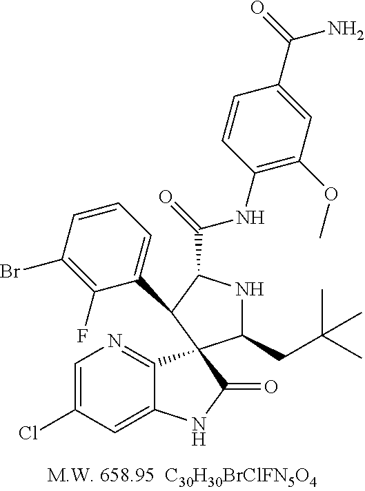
C1=C(Cl)C=C2C(=N1)C1(C(=O)N2)C(CC(C)(C)C)NC(C(NC2=C(OC)C=C(C(=O)N)C=C2)=O)C1C1=CC=CC(Br)=C1F
